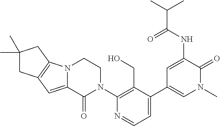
N12C(=CC3=C1CC(C)(C)C3)C(=O)N(C1=C(CO)C(C3=CN(C)C(=O)C(NC(C(C)C)=O)=C3)=CC=N1)CC2
